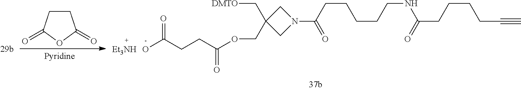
O=C(CCC(OCC1(C[DMTO])CN(C(CCCCCNC(CCCCC#C)=O)=O)C1)=O)O.C1CC(=O)OC1=O
